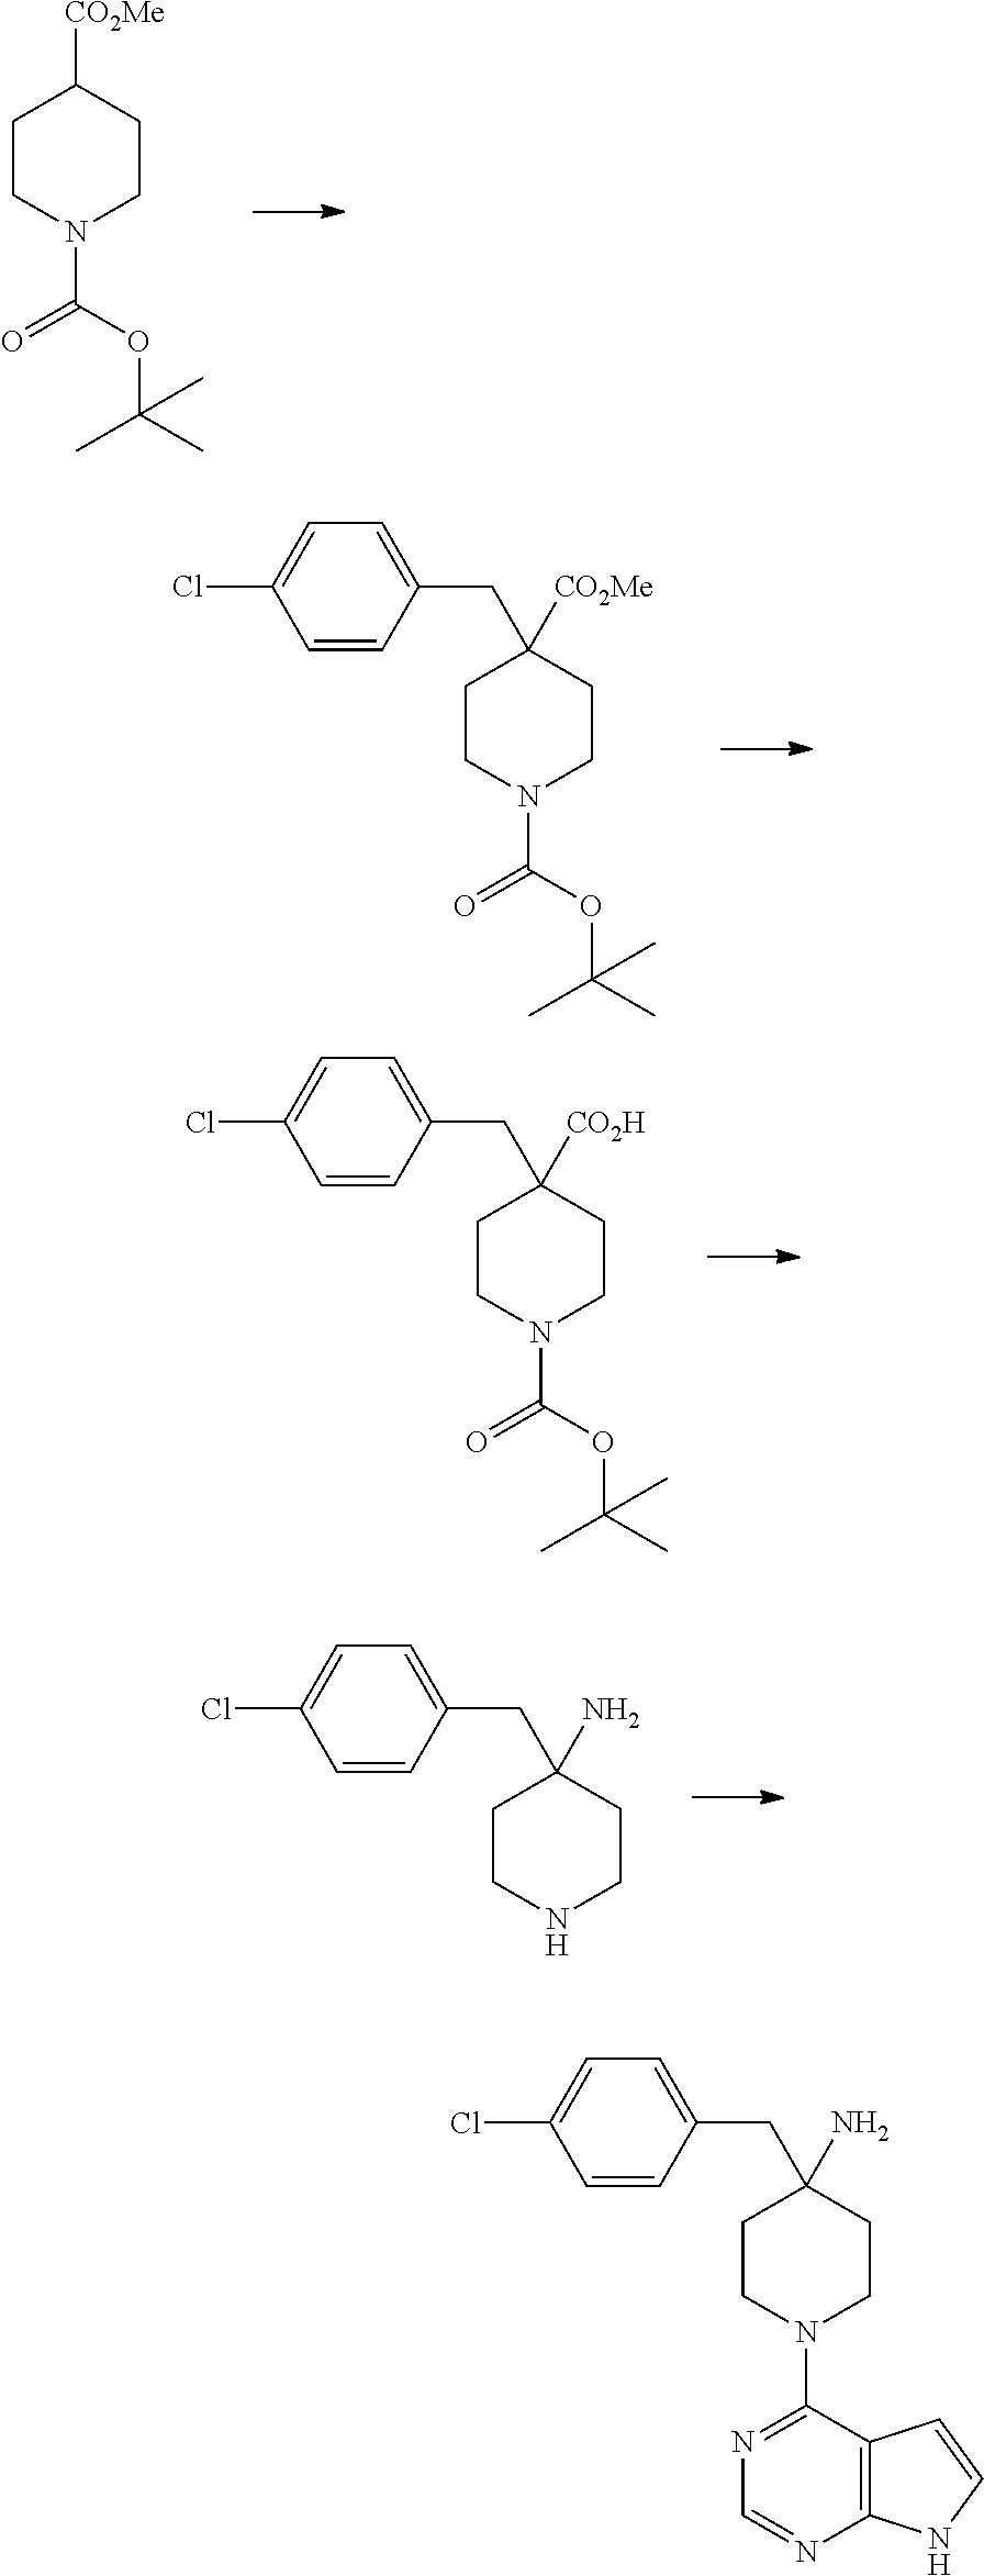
C1CN(C(=O)OC(C)(C)C)CCC1[CO2Me].C1CN(C(=O)OC(C)(C)C)CCC1([CO2Me])CC1=CC=C(Cl)C=C1.C1CN(C(=O)OC(C)(C)C)CCC1([CO2H])CC1=CC=C(Cl)C=C1.C1CNCCC1(N)CC1=CC=C(Cl)C=C1.C1CN(C2=NC=NC3=C2C=CN3)CCC1(N)CC1=CC=C(Cl)C=C1
